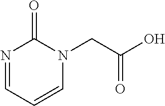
N1=CC=CN(CC(=O)O)C1=O
